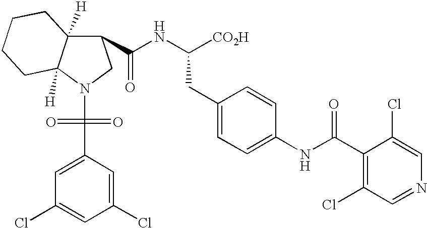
C1(C(=O)NC([CO2H])CC2=CC=C(NC(C3=C(Cl)C=NC=C3Cl)=O)C=C2)C2([H])C([H])(N(C(=O)(=O)C3=CC(Cl)=CC(Cl)=C3)C1)CCCC2
